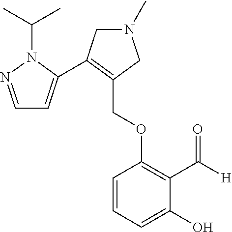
C1(COC2=C(C([H])=O)C(O)=CC=C2)=C(C2=CC=NN2C(C)C)CN(C)C1
